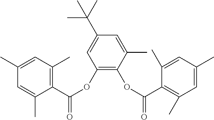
C1=C(C)C(OC(C2=C(C)C=C(C)C=C2C)=O)=C(OC(C2=C(C)C=C(C)C=C2C)=O)C=C1C(C)(C)C
